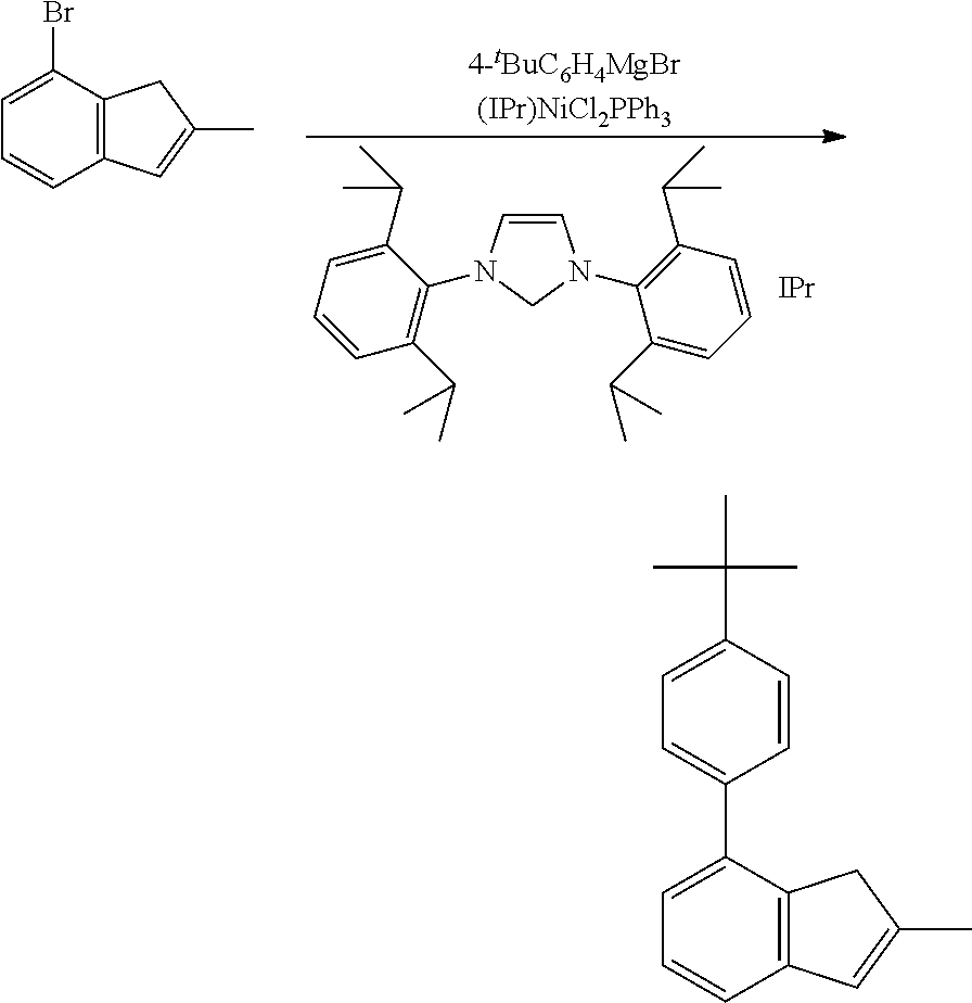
C1=CN(C2=C(C(C)C)C=CC=C2C(C)C)CN1C1=C(C(C)C)C=CC=C1C(C)C.[IPr].C12=C(C(Br)=CC=C1)CC(C)=C2.C12=C(C(C3=CC=C(C(C)(C)C)C=C3)=CC=C1)CC(C)=C2
